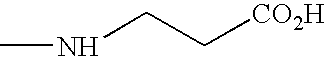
CNCC[CO2H]
